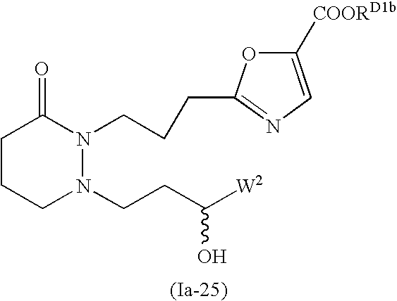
C1CCN(CCC([W2])O)N(CCCC2=NC=C([COORD1b])O2)C1=O
